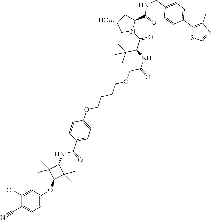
C1(C2=CC=C(CNC(=O)C3CC(O)CN3C(=O)C(C(C)(C)C)NC(COCCCCOC3=CC=C(C(NC4C(C)(C)C(OC5=CC=C(C#N)C(Cl)=C5)C4(C)C)=O)C=C3)=O)C=C2)=C(C)N=CS1
